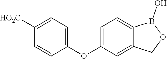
C1([HO2C])=CC=C(OC2=CC=C3C(=C2)COB3O)C=C1
